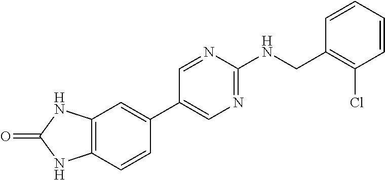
C12=C(C=CC(C3=CN=C(NCC4=C(Cl)C=CC=C4)N=C3)=C1)NC(=O)N2
